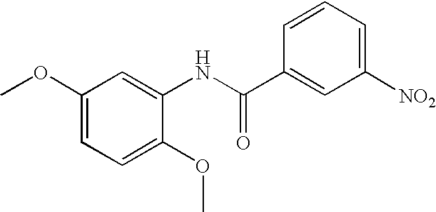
COC1=CC=C(OC)C(NC(C2=CC([NO2])=CC=C2)=O)=C1
